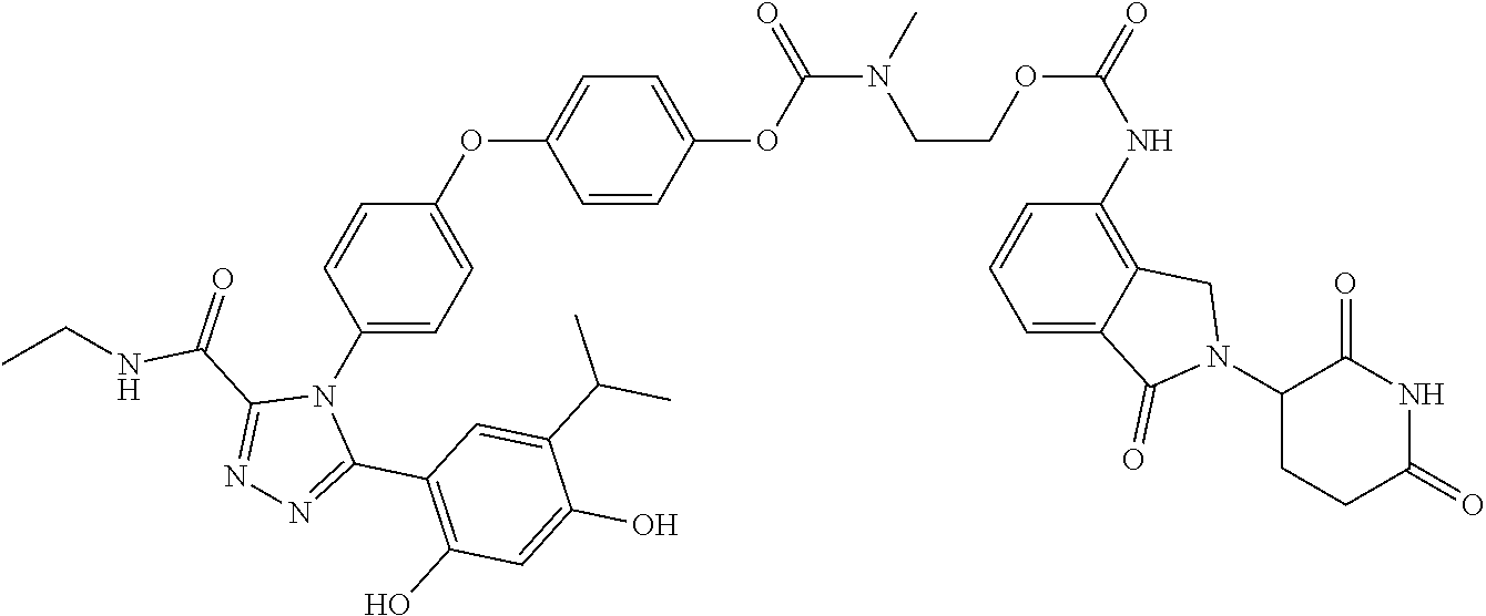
C1(N2CC3=C(NC(=O)OCCN(C(OC4=CC=C(OC5=CC=C(N6C(C(=O)NCC)=NN=C6C6=C(O)C=C(O)C(C(C)C)=C6)C=C5)C=C4)=O)C)C=CC=C3C2=O)CCC(=O)NC1=O
